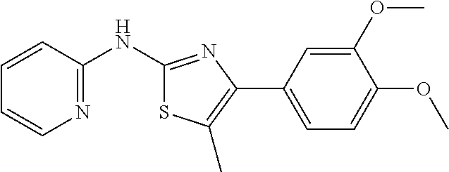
C1=CC(NC2=NC(C3=CC=C(OC)C(OC)=C3)=C(C)S2)=NC=C1
